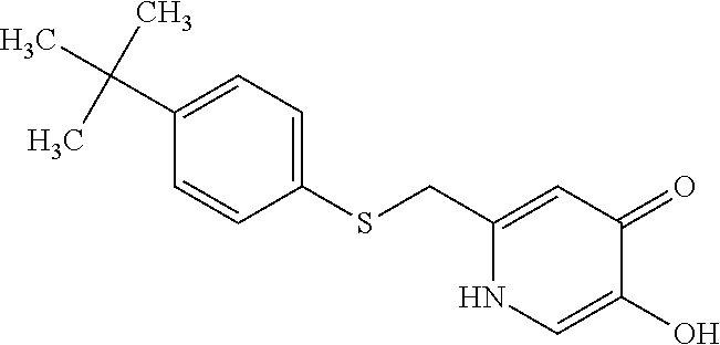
C1(CSC2=CC=C(C(C)(C)C)C=C2)=CC(=O)C(O)=CN1
